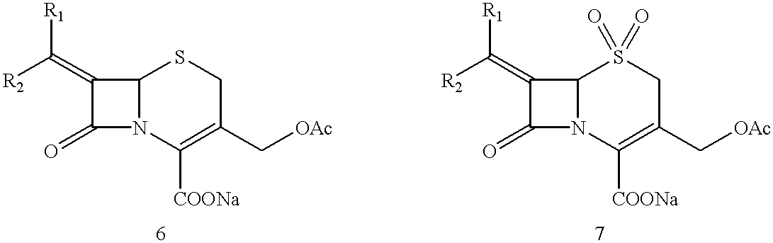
C12N(C([COONa])=C(C[OAc])CS1)C(=O)C2=C([R1])[R2].C12N(C([COONa])=C(C[OAc])CS1(=O)=O)C(=O)C2=C([R1])[R2]
